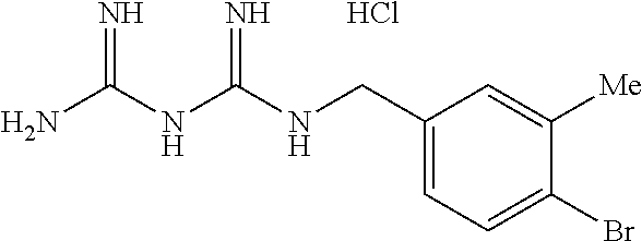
Cl.C(NC(NC(N)=N)=N)C1=CC=C(Br)C([Me])=C1
